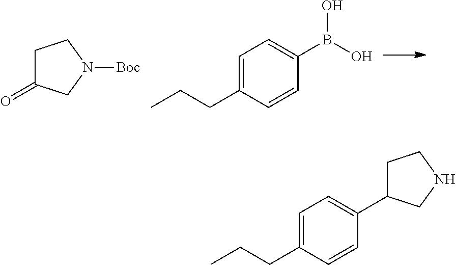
C1C(=O)CN([Boc])C1.C1=C(CCC)C=CC(B(O)O)=C1.C1=C(CCC)C=CC(C2CCNC2)=C1
